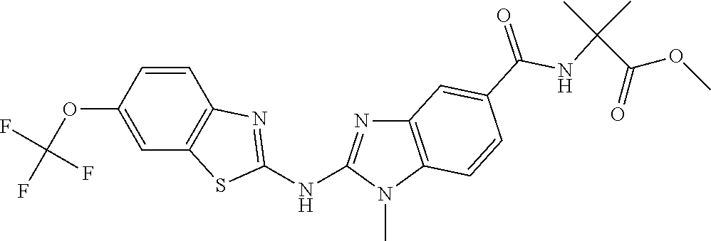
O(C1=CC2=C(C=C1)N=C(NC1=NC3=C(N1C)C=CC(C(NC(C(OC)=O)(C)C)=O)=C3)S2)C(F)(F)F
